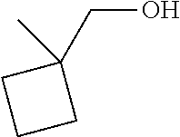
C(O)C1(C)CCC1
